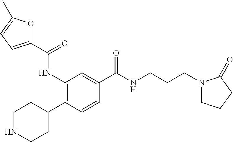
N1CCC(C2=C(NC(=O)C3=CC=C(C)O3)C=C(C(=O)NCCCN3CCCC3=O)C=C2)CC1
